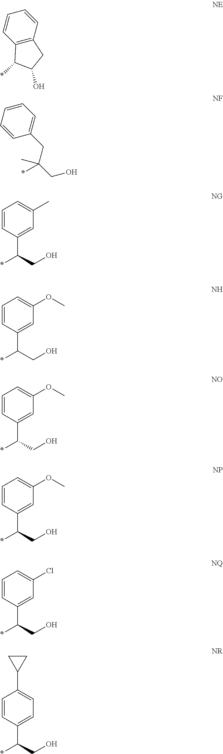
C1=CC2=C(C=C1)CC(O)C2*.C1=CC=CC(CC(CO)(*)C)=C1.C1=CC(C(*)CO)=CC(C)=C1.C1=CC(C(*)CO)=CC(OC)=C1.C1=CC(C(*)CO)=CC(OC)=C1.C1=CC(C(*)CO)=CC(OC)=C1.C1=CC(C(*)CO)=CC(Cl)=C1.C1=CC(C(*)CO)=CC=C1C1CC1
